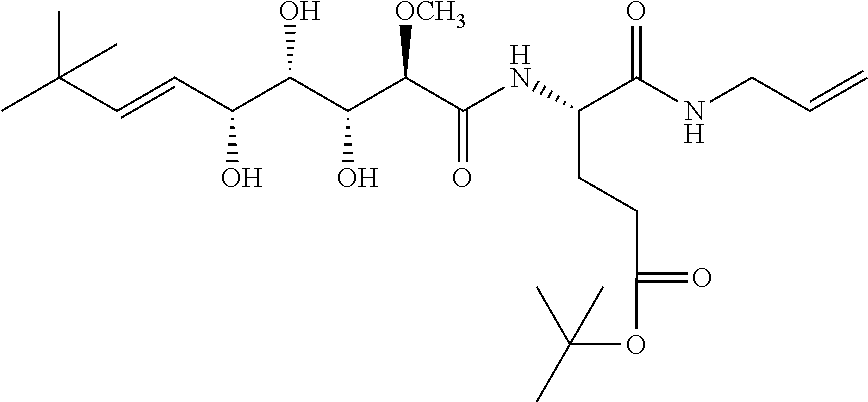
CC(C=CC(C(C(C(C(NC(C(NCC=C)=O)CCC(=O)OC(C)(C)C)=O)[OCH3])O)O)O)(C)C
